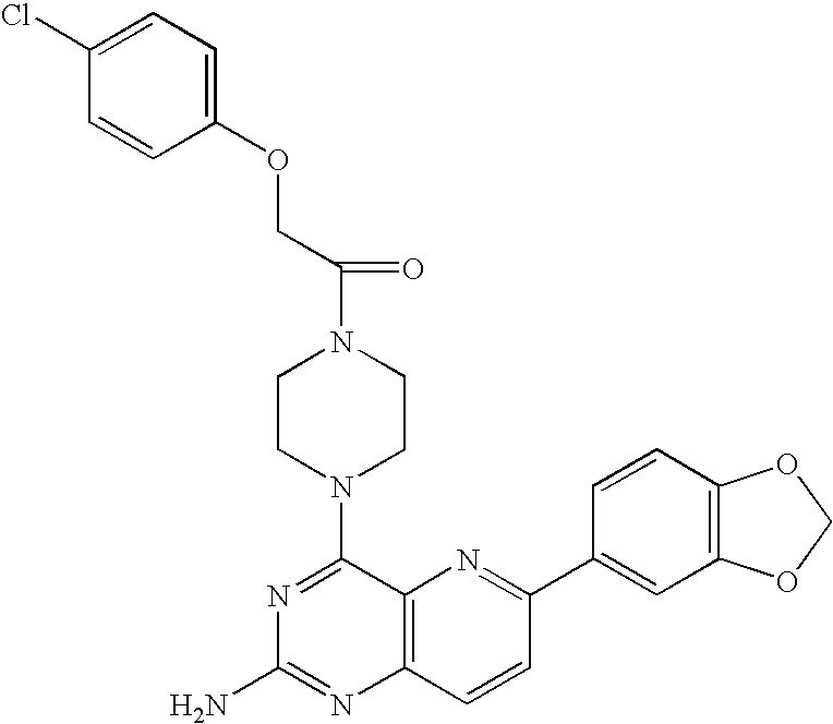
C12=C(C=CC(C3=CC4=C(C=C3)OCO4)=N1)N=C(N)N=C2N1CCN(C(=O)COC2=CC=C(Cl)C=C2)CC1
